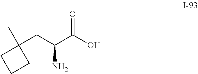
C1(CC(C(O)=O)N)(C)CCC1
